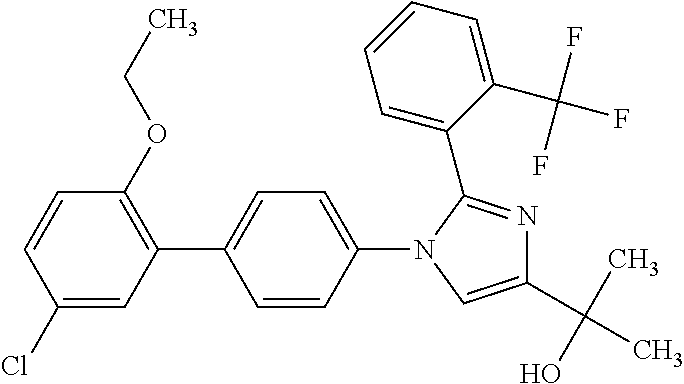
C1(Cl)=CC(C2=CC=C(N3C=C(C(C)(O)C)N=C3C3=CC=CC=C3C(F)(F)F)C=C2)=C(OCC)C=C1
